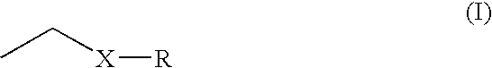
CC[X][R]
